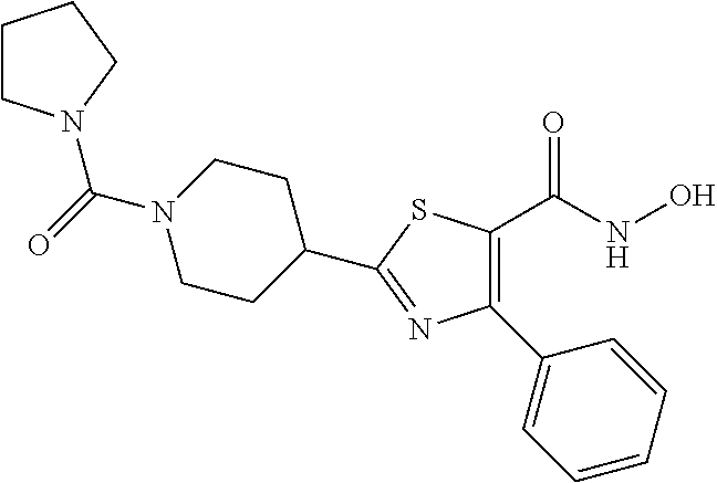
C1(C2=CC=CC=C2)=C(C(NO)=O)SC(C2CCN(C(=O)N3CCCC3)CC2)=N1
